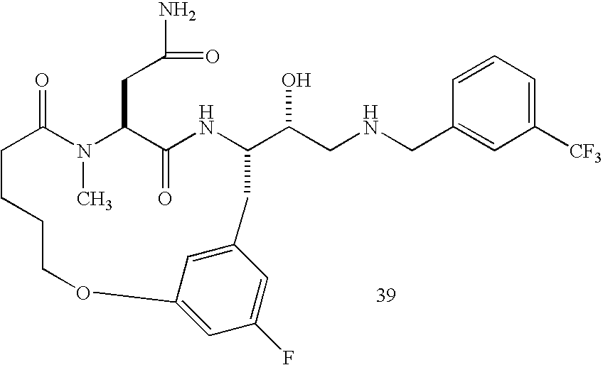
C1=CC=C([CF3])C=C1CNCC(O)C1NC(=O)C(CC(N)=O)N(C)C(=O)CCCCOC2=CC(F)=CC(=C2)C1
